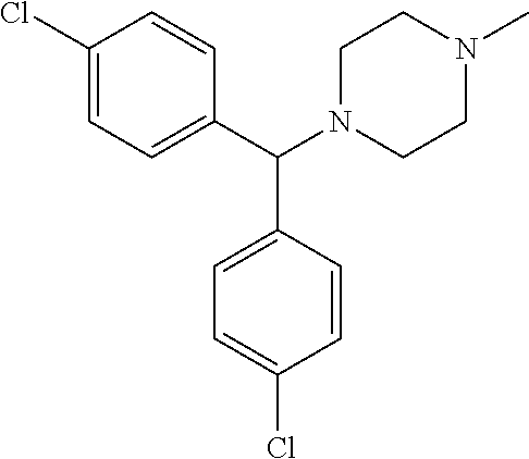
C1(Cl)=CC=C(C(N2CCN(C)CC2)C2=CC=C(Cl)C=C2)C=C1
